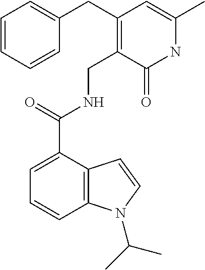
C1=C(C(NCC2=C(CC3=CC=CC=C3)C=C(C)NC2=O)=O)C2=C(C=C1)N(C(C)C)C=C2
